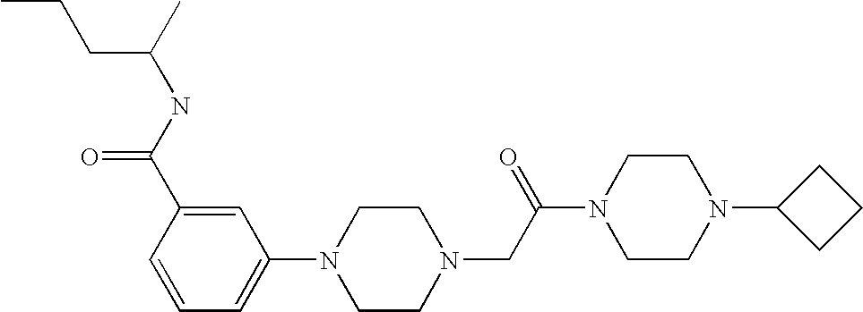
C1=C(C(NC(CCC)C)=O)C=CC=C1N1CCN(CC(N2CCN(C3CCC3)CC2)=O)CC1
